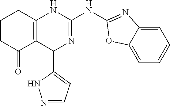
C1CC(=O)C2=C(C1)NC(NC1=NC3=CC=CC=C3O1)=NC2C1=CC=NN1
